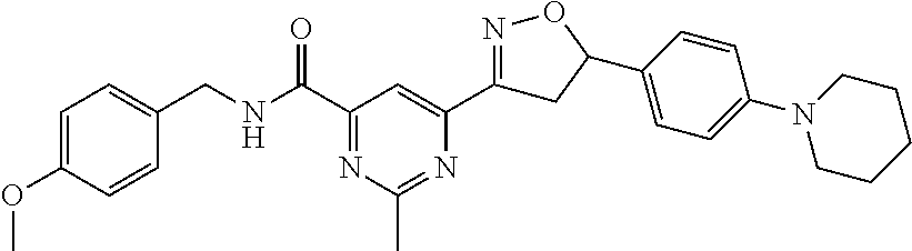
C1=C(OC)C=CC(CNC(C2=NC(C)=NC(C3=NOC(C4=CC=C(N5CCCCC5)C=C4)C3)=C2)=O)=C1
